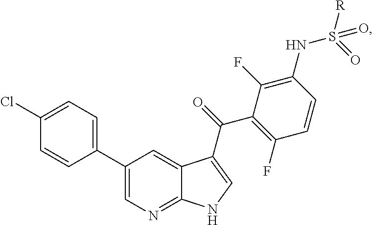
C1(C2=CC=C(Cl)C=C2)=CN=C2C(=C1)C(C(=O)C1=C(F)C=CC(NS(=O)([R])=O)=C1F)=CN2
